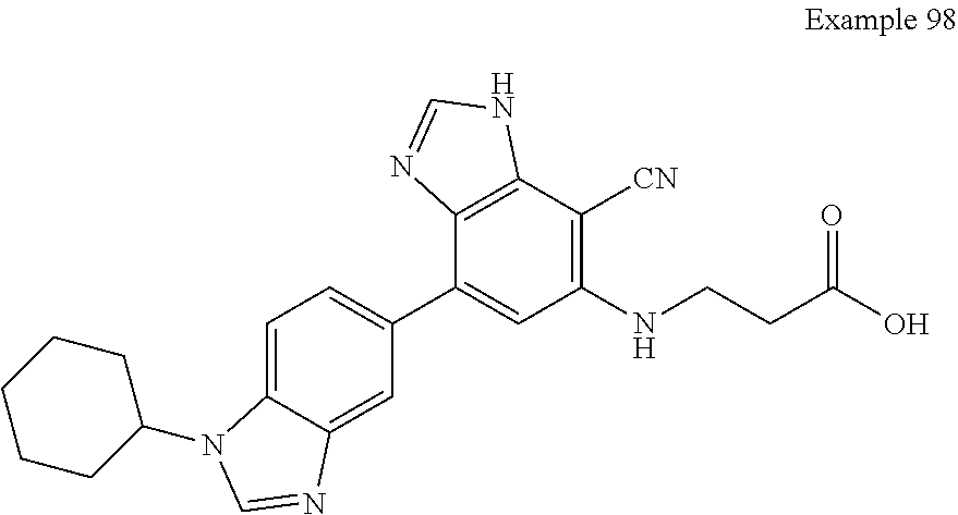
C1(C2=CC(NCCC(O)=O)=C([CN])C3=C2N=CN3)=CC=C2C(=C1)N=CN2C1CCCCC1
